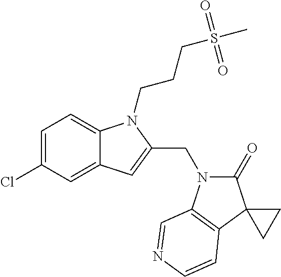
C1=C(Cl)C=C2C(=C1)N(CCCS(C)(=O)=O)C(CN1C(=O)C3(C4=C1C=NC=C4)CC3)=C2
